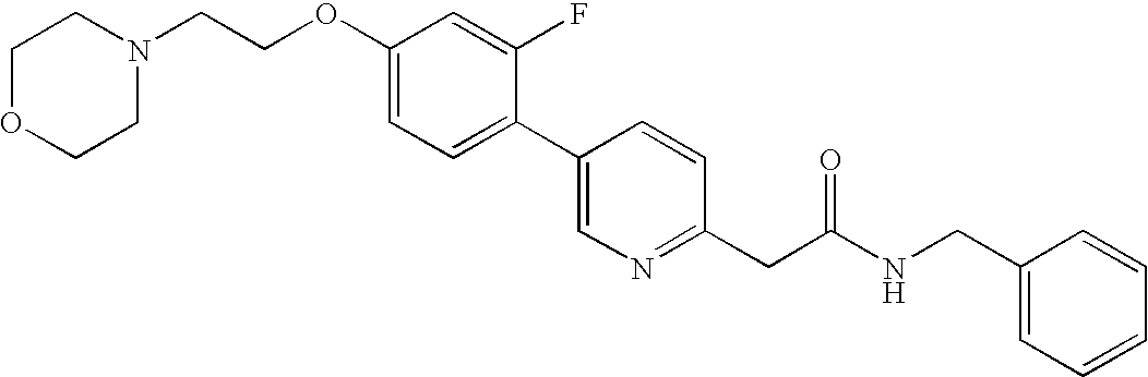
C1(OCCN2CCOCC2)=CC=C(C2=CN=C(CC(NCC3=CC=CC=C3)=O)C=C2)C(F)=C1
